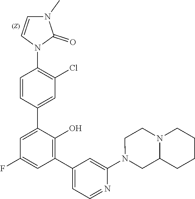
C1=CN(C2=C(Cl)C=C(C3=CC(F)=CC(C4=CC=NC(N5CC6N(CC5)CCCC6)=C4)=C3O)C=C2)C(=O)N1C
